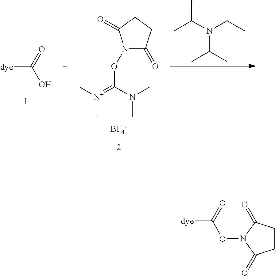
[dye]C(=O)O.N1(OC(=[N+](C)C)N(C)C)C(=O)CCC1=O.[BF4-].CC(N(CC)C(C)C)C.[dye]C(=O)ON1C(=O)CCC1=O
